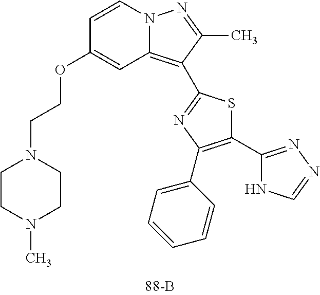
C1=CN2C(=C(C3=NC(C4=CC=CC=C4)=C(C4=NN=CN4)S3)C(C)=N2)C=C1OCCN1CCN(C)CC1
